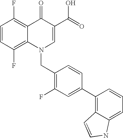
C12=C(F)C=CC(F)=C1C(=O)C(C(=O)O)=CN2CC1=C(F)C=C(C2=C3C(=CC=C2)NC=C3)C=C1
